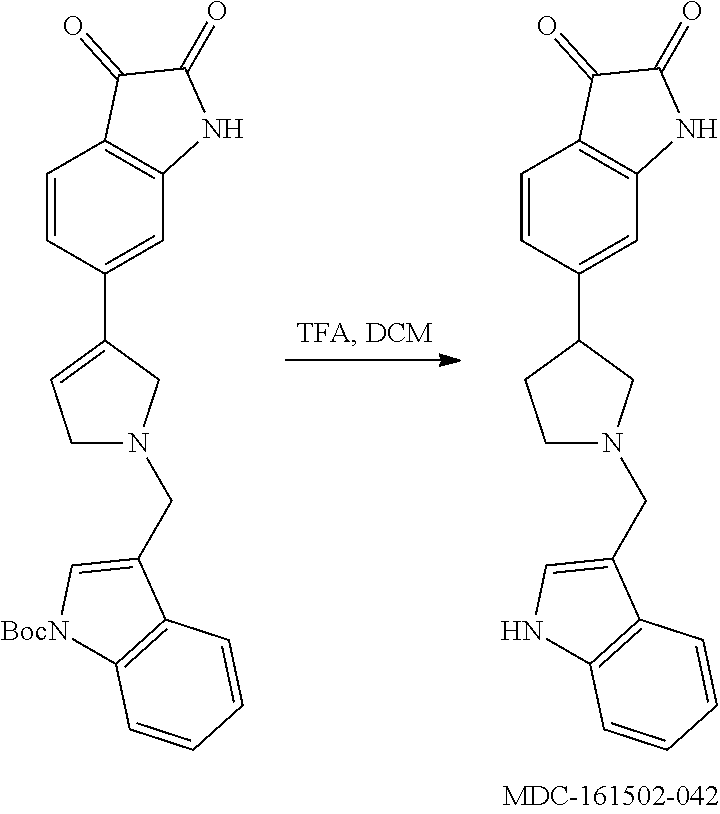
C1=CC(C2=CCN(CC3=C[BocN]C4=C3C=CC=C4)C2)=CC2=C1C(=O)C(=O)N2.C1=CC(C2CCN(CC3=CNC4=C3C=CC=C4)C2)=CC2=C1C(=O)C(=O)N2
